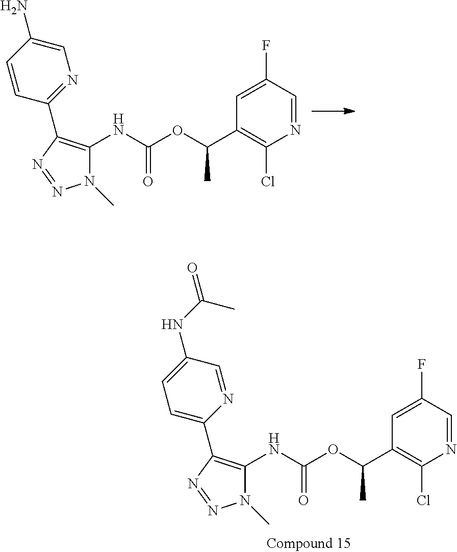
N1(C)C(NC(OC(C2=C(Cl)N=CC(F)=C2)C)=O)=C(C2=NC=C(N)C=C2)N=N1.N1(C)C(NC(OC(C2=C(Cl)N=CC(F)=C2)C)=O)=C(C2=CC=C(NC(=O)C)C=N2)N=N1
